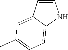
C1=CC2=CC(C)=CC=C2N1
